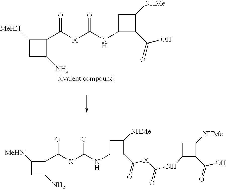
C1([MeHN])CC(N)C1C([X]C(NC1C(C([X]C(NC2C(C(O)=O)C([NHMe])C2)=O)=O)C([NHMe])C1)=O)=O.C1([MeHN])CC(N)C1C([X]C(NC1C(C(O)=O)C([NHMe])C1)=O)=O
